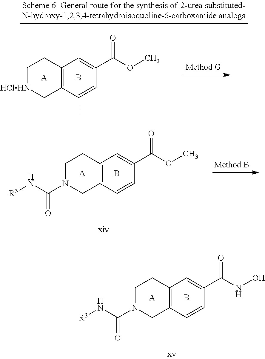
B.[A].C12=C(C[HClHN]CC1)C=CC(C(OC)=O)=C2.B.[A].C12=C(CN(C(N[R3])=O)CC1)C=CC(C(OC)=O)=C2.B.[A].C12=C(CN(C(N[R3])=O)CC1)C=CC(C(NO)=O)=C2
